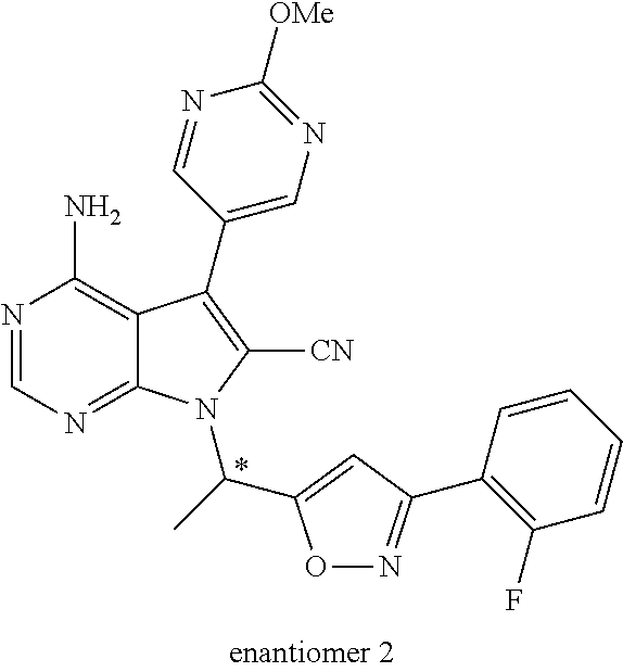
C12=C(N)N=CN=C1N(C(C)C1=CC(C3=C(F)C=CC=C3)=NO1)C([CN])=C2C1=CN=C([OMe])N=C1
